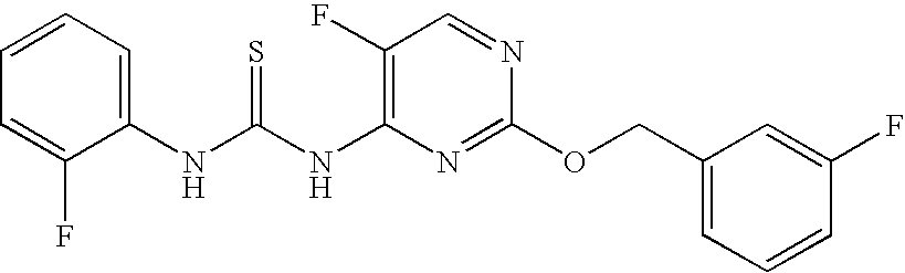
C1(F)=C(NC(NC2=CC=CC=C2F)=S)N=C(OCC2=CC=CC(F)=C2)N=C1
